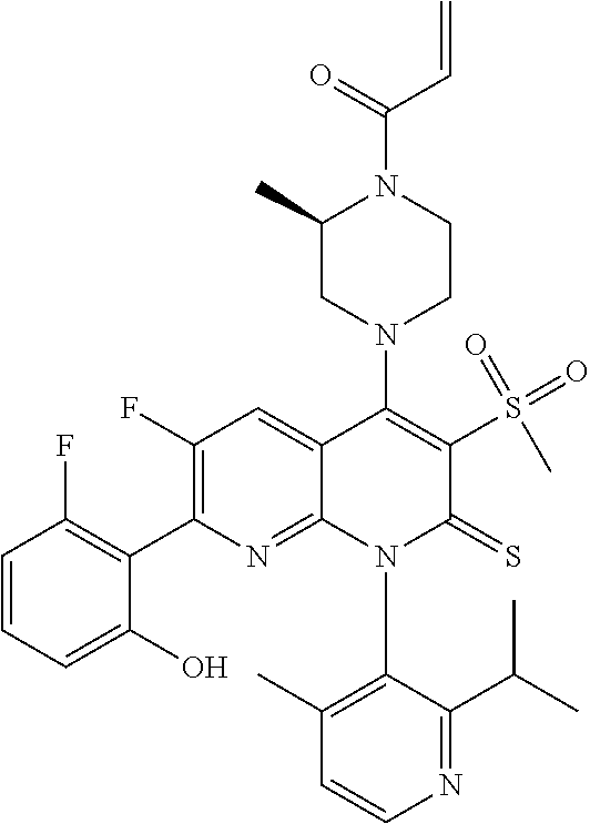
C1=CN=C(C(C)C)C(N2C(=S)C(S(=O)(=O)C)=C(N3CC(C)N(C(C=C)=O)CC3)C3=CC(F)=C(C4=C(F)C=CC=C4O)N=C23)=C1C
